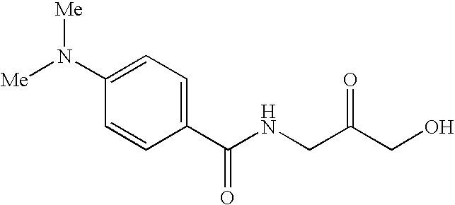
C1(C(NCC(CO)=O)=O)=CC=C(N([Me])[Me])C=C1
